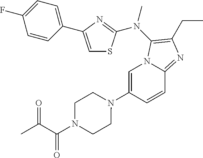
C1=C(N2CCN(C(C(C)=O)=O)CC2)C=CC2=NC(CC)=C(N(C)C3=NC(C4=CC=C(F)C=C4)=CS3)N12
